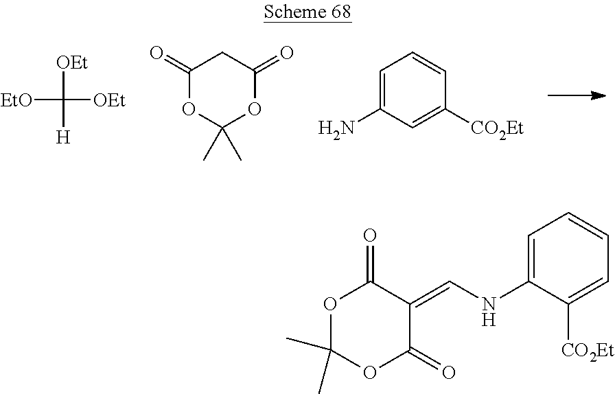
[OEt]C([EtO])([H])[OEt].C1(=O)OC(C)(C)OC(=O)C1.C1=C(N)C=C([CO2Et])C=C1.O1C(C)(C)OC(=O)C(=CNC2=CC=CC=C2[CO2Et])C1=O
